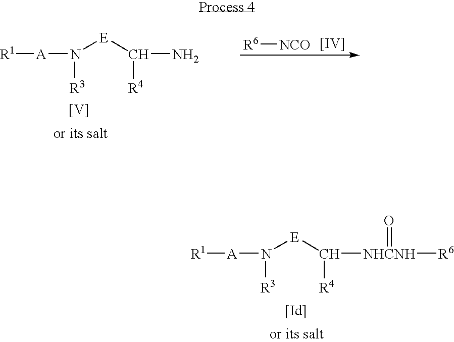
N([E]C([R4])N)([A][R1])[R3].[V].[R6][NCO].[[IV]].N([E]C([R4])[NHCNH](=O)[R6])([A][R1])[R3].[[Id]]
